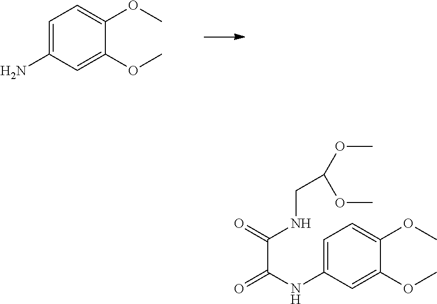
C1=C(N)C=C(OC)C(OC)=C1.C1=C(NC(=O)C(NCC(OC)OC)=O)C=C(OC)C(OC)=C1
